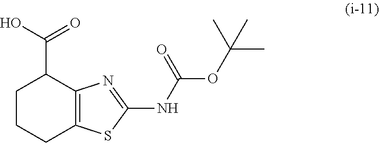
C1CCC2=C(C1C(O)=O)N=C(NC(OC(C)(C)C)=O)S2
